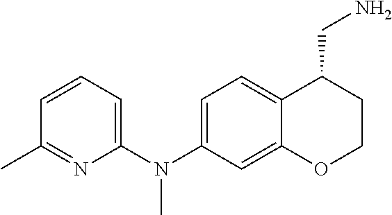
C1(N(C2=CC=C3C(=C2)OCCC3CN)C)=CC=CC(C)=N1
